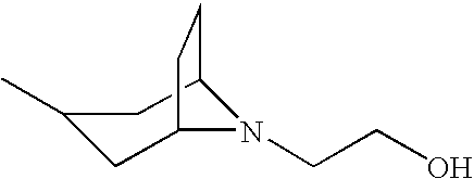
C1(C)CC2N(CCO)C(C1)CC2
